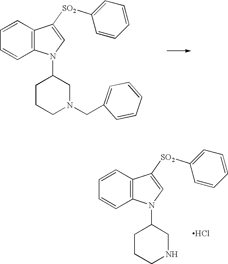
C12=C(C=CC=C1)C([SO2]C1=CC=CC=C1)=CN2C1CCCN(CC2=CC=CC=C2)C1.C12=C(C=CC=C1)C([SO2]C1=CC=CC=C1)=CN2C1CCCNC1.Cl
